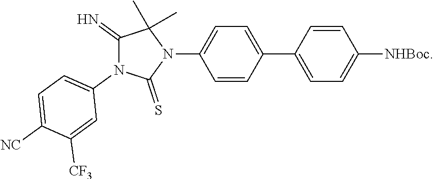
C1(=N)N(C2=CC=C([NC])C([CF3])=C2)C(=S)N(C2=CC=C(C3=CC=C([NHBoc])C=C3)C=C2)C1(C)C
